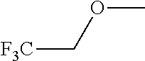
[F3C]COC
